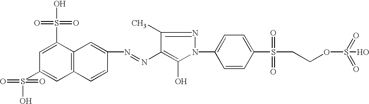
O=S(=O)(OCCS(C1=CC=C(N2N=C(C)C(N=NC3=CC4=C(C=C3)C=C(S(=O)(=O)O)C=C4S(O)(=O)=O)=C2O)C=C1)(=O)=O)O
